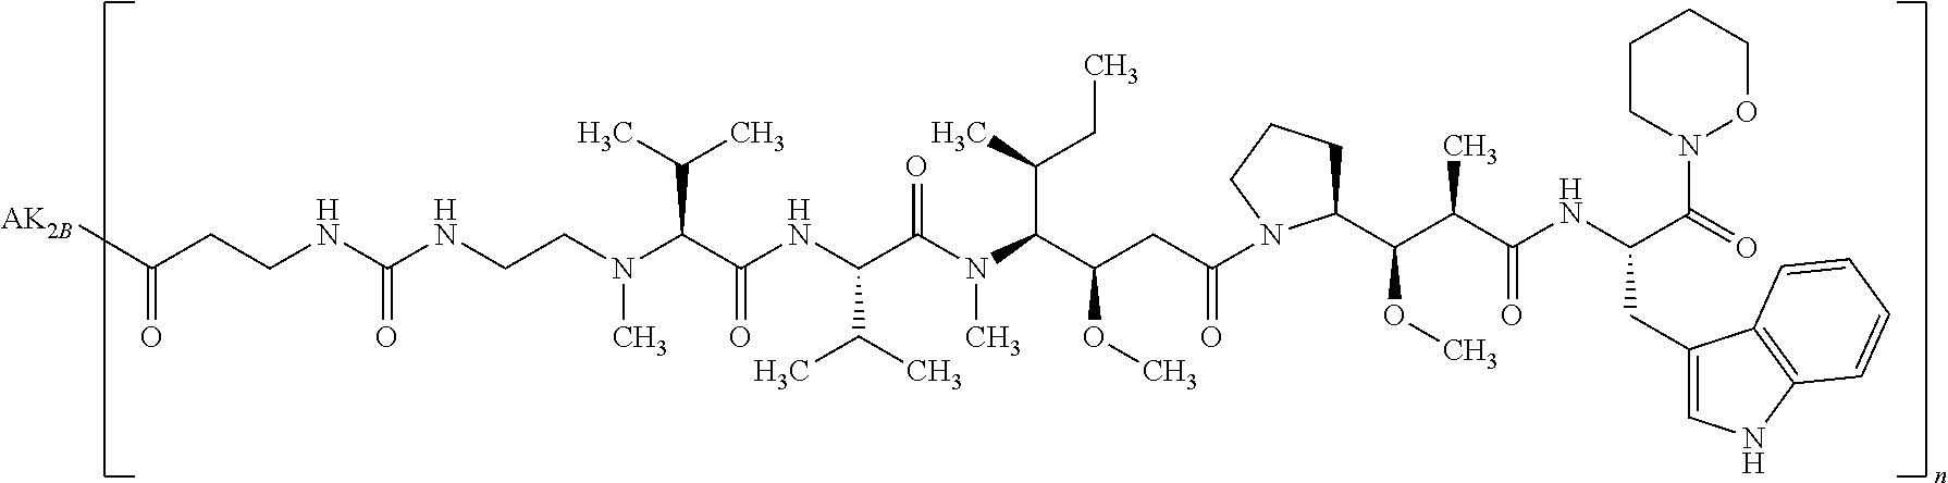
N(C(C(NC(C(N(C(C(CC(=O)N1C(C(C(C(NC(C(N2CCCCO2)=O)CC2=CNC3=C2C=CC=C3)=O)C)OC)CCC1)OC)C(C)CC)C)=O)C(C)C)=O)C(C)C)(C)CCNC(NCCC([AK2B])=O)=O
